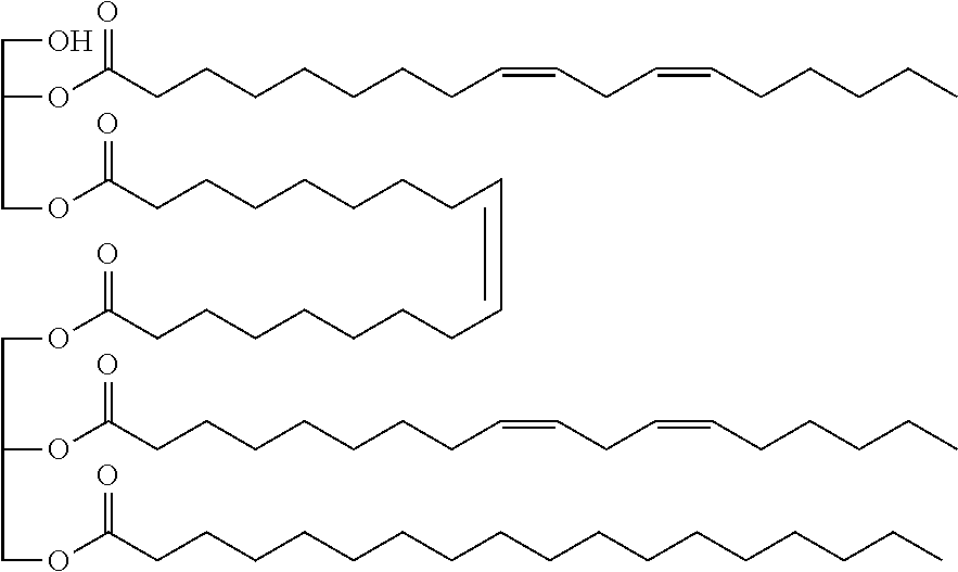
O(C(CCCCCCCC=CCC=CCCCCC)=O)C(COC(CCCCCCCC=CCCCCCCCC(OCC(OC(CCCCCCCC=CCC=CCCCCC)=O)COC(CCCCCCCCCCCCCCCCC)=O)=O)=O)CO
